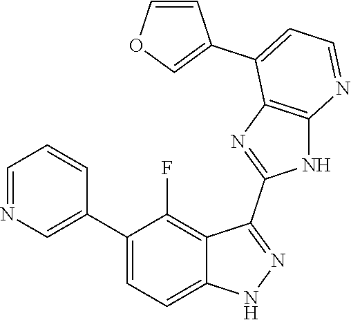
C1=NC=C(C2=CC=C3C(=C2F)C(C2=NC4=C(N2)N=CC=C4C2=COC=C2)=NN3)C=C1
